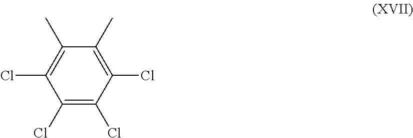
C1(C)=C(Cl)C(Cl)=C(Cl)C(Cl)=C1C
